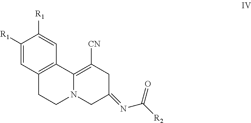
C12=C(C3=C([CN])CC(=NC([R2])=O)CN3CC1)C=C([R1])C([R1])=C2
